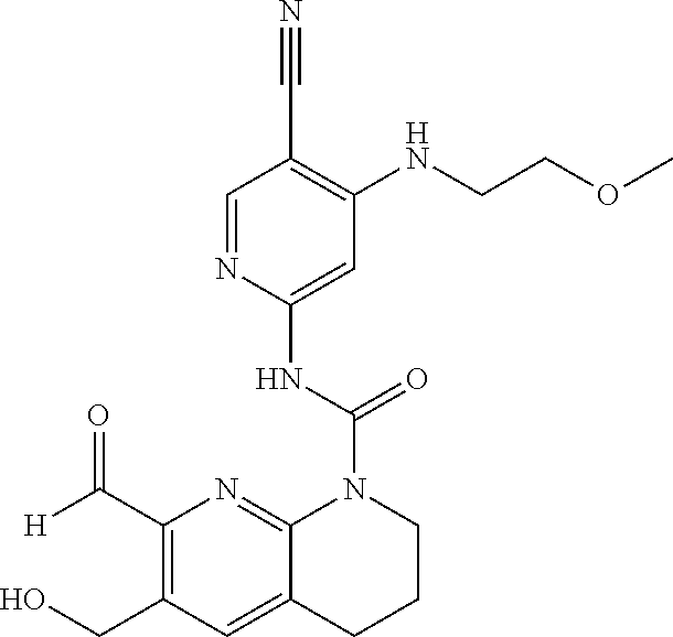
C1(C#N)=C(NCCOC)C=C(NC(=O)N2C3=NC(C([H])=O)=C(CO)C=C3CCC2)N=C1
